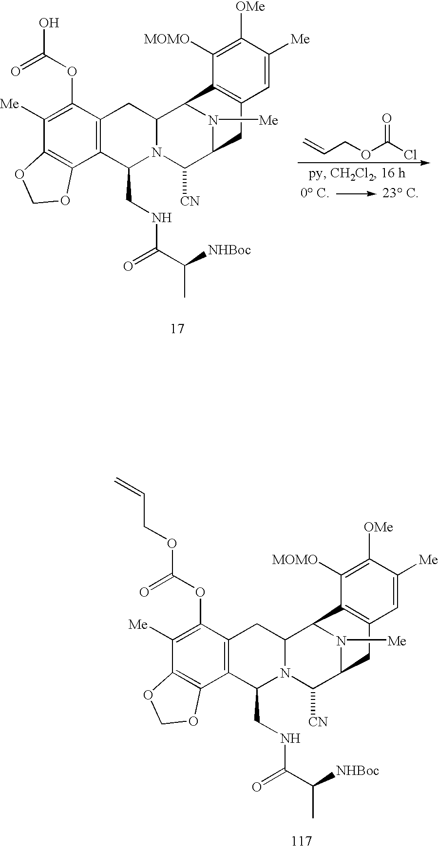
C1(OC(OCC=C)=O)=C([Me])C2=C(C3=C1CC1N(C3CNC(C([NHBoc])C)=O)C([CN])C3N([Me])C1C1=C(C3)C=C([Me])C([OMe])=C1[MOMO])OCO2.C=CCOC(Cl)=O.C1(OC(=O)O)=C([Me])C2=C(C3=C1CC1N(C3CNC(C([NHBoc])C)=O)C([CN])C3N([Me])C1C1=C(C3)C=C([Me])C([OMe])=C1[MOMO])OCO2
